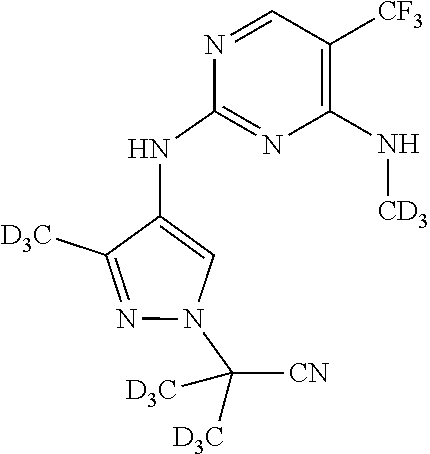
N1=CC([CF3])=C(N[CD3])N=C1NC1=CN(C([CN])([D3C])[D3C])N=C1[D3C]
